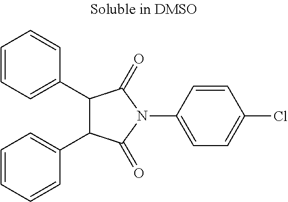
C1(C2=CC=CC=C2)C(C2=CC=CC=C2)C(=O)N(C2=CC=C(Cl)C=C2)C1=O
